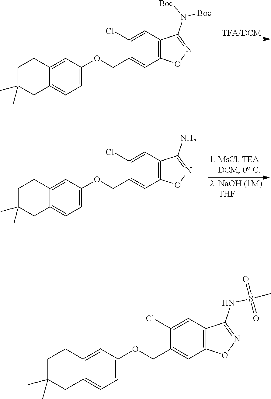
C1=C(OCC2=CC3=C(C=C2Cl)C(N)=NO3)C=C2C(=C1)CC(C)(C)CC2.C1=C(OCC2=CC3=C(C=C2Cl)C(N([Boc])[Boc])=NO3)C=C2C(=C1)CC(C)(C)CC2.C1=C(OCC2=CC3=C(C=C2Cl)C(NS(C)(=O)=O)=NO3)C=C2C(=C1)CC(C)(C)CC2
